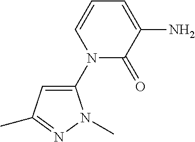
N1(C2=CC(C)=NN2C)C(=O)C(N)=CC=C1
